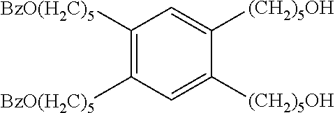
C1=C([(CH2)5OH])C([(CH2)5OH])=CC([BzO(H2C)5])=C1[BzO(H2C)5]
